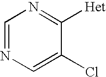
C1=NC=C(Cl)C([Het])=N1
